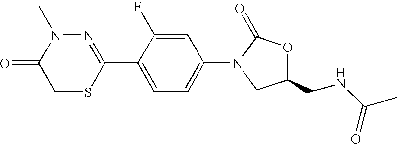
N1=C(C2=CC=C(N3CC(CNC(C)=O)OC3=O)C=C2F)SCC(=O)N1C
